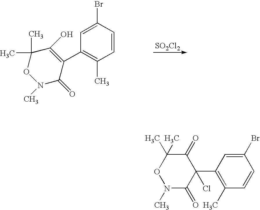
[SO2Cl2].C1=CC(Br)=CC(C2=C(O)C(C)(C)ON(C)C2=O)=C1C.N1(C)C(=O)C(C2=C(C)C=CC(Br)=C2)(Cl)C(=O)C(C)(C)O1
